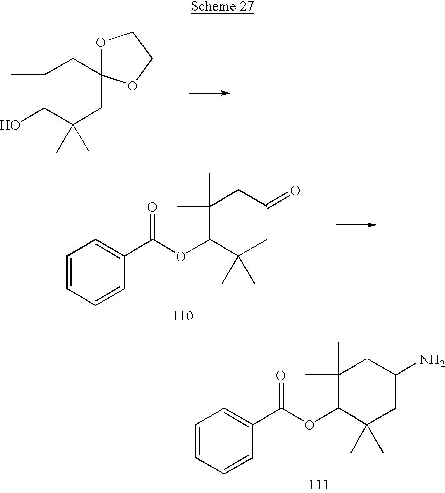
C1(C)(C)C(O)C(C)(C)CC2(C1)OCCO2.C1=CC=CC(C(OC2C(C)(C)CC(=O)CC2(C)C)=O)=C1.C1=CC=CC(C(OC2C(C)(C)CC(N)CC2(C)C)=O)=C1
